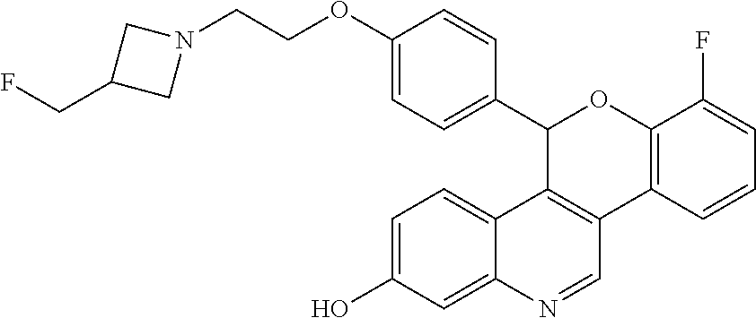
C1=C(O)C=C2C(=C1)C1=C(C=N2)C2=C(OC1C1=CC=C(OCCN3CC(CF)C3)C=C1)C(F)=CC=C2
